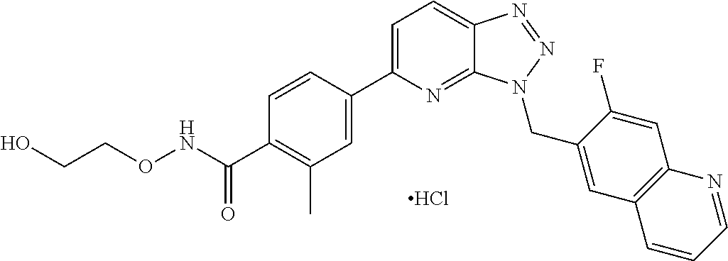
C1=C(C2=CC(C)=C(C(NOCCO)=O)C=C2)N=C2C(=C1)N=NN2CC1=CC2=C(C=C1F)N=CC=C2.Cl
